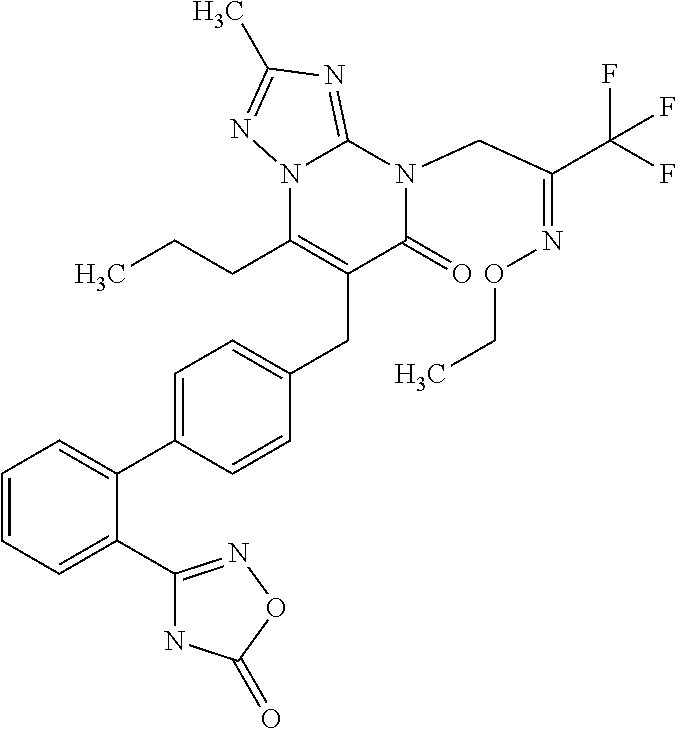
C1=CC=C(C2=NOC(=O)N2)C(C2=CC=C(CC3=C(CCC)N4C(=NC(C)=N4)N(CC(C(F)(F)F)=NOCC)C3=O)C=C2)=C1
